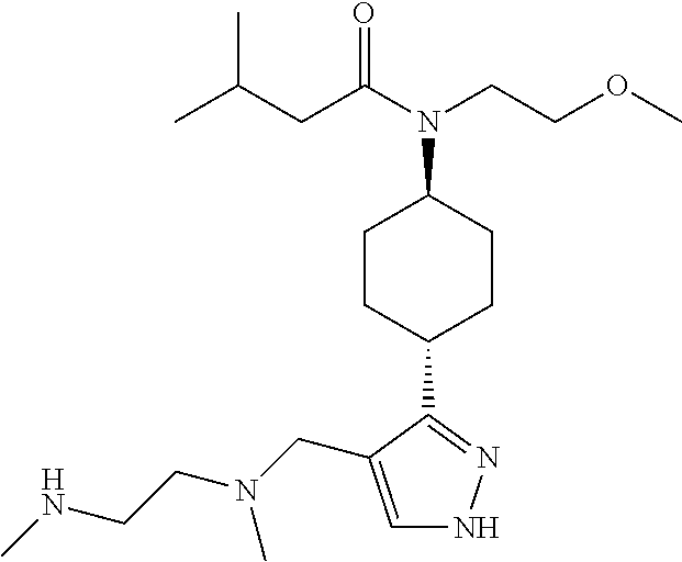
C1=C(CN(CCNC)C)C(C2CCC(N(C(CC(C)C)=O)CCOC)CC2)=NN1
